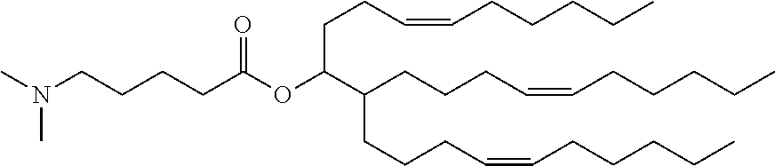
C(C(OC(=O)CCCCN(C)C)C(CCCC=CCCCCC)CCCC=CCCCCC)CC=CCCCCC
